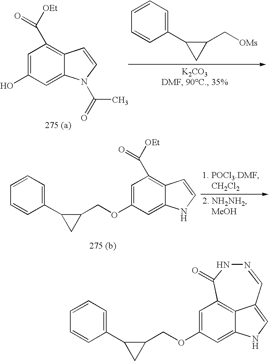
C1=CC(C2CC2C[OMs])=CC=C1.C1=C(O)C=C2C(=C1C([OEt])=O)C=CN2C(C)=O.C1=C(OCC2C(C3=CC=CC=C3)C2)C=C2C(=C1C([OEt])=O)C=CN2.C1=C(OCC2C(C3=CC=CC=C3)C2)C=C2C3=C1C(=O)NN=CC3=CN2
